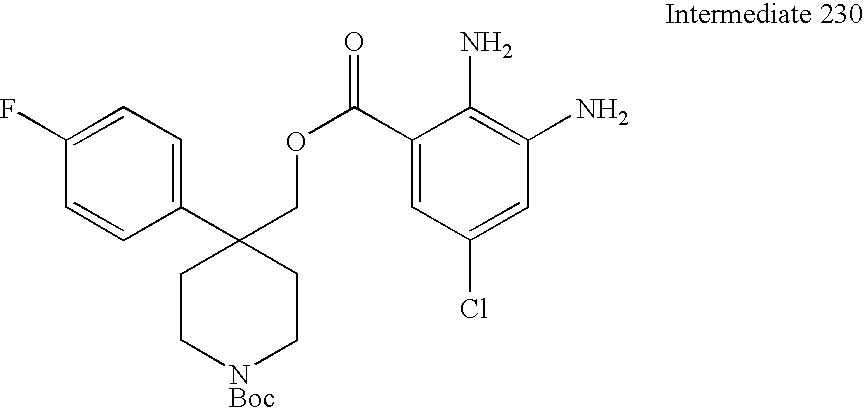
C1(C2(COC(=O)C3=CC(Cl)=CC(N)=C3N)CC[NBoc]CC2)=CC=C(F)C=C1
